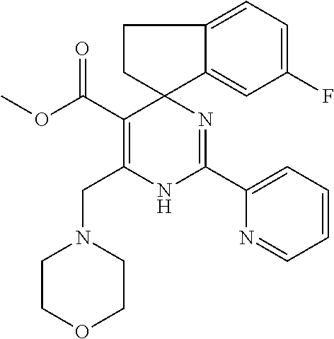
C(C1=C(CN2CCOCC2)NC(C2=CC=CC=N2)=NC12CCC1=CC=C(F)C=C21)(=O)OC
